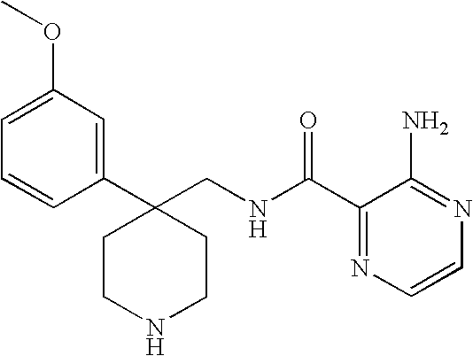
C1CC(C2=CC(OC)=CC=C2)(CNC(C2=NC=CN=C2N)=O)CCN1
